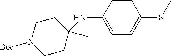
C1=C(NC2(C)CCN([Boc])CC2)C=CC(SC)=C1
